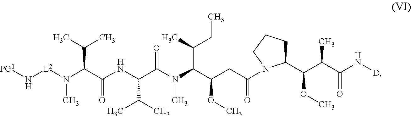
CC(C)C(C(=O)NC(C(C)C)C(N(C(C(CC)C)C(OC)CC(=O)N1C(C(C(C)C(=O)N[D])OC)CCC1)C)=O)N(C)[L2]N[PG1]
